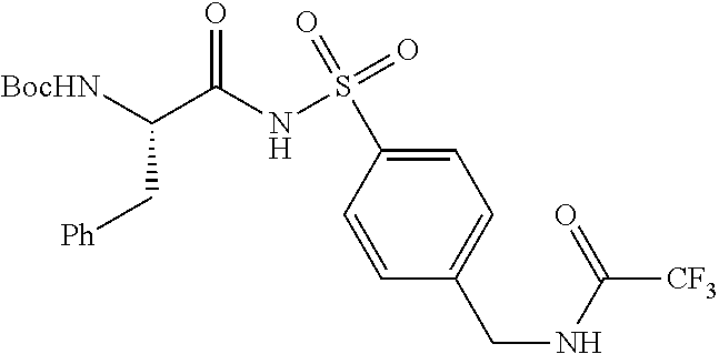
C1=C(S(=O)(=O)NC(=O)C(C[Ph])[BocHN])C=CC(CNC(=O)[CF3])=C1
